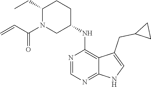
C1(CC)N(C(C=C)=O)CC(NC2=C3C(=NC=N2)NC=C3CC2CC2)CC1
